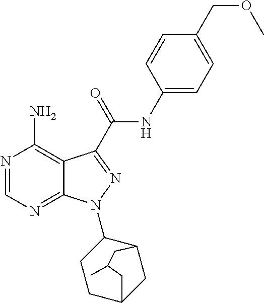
N1=CN=C2C(=C1N)C(C(NC1=CC=C(COC)C=C1)=O)=NN2C1CCC2CC1CC(C)C2
